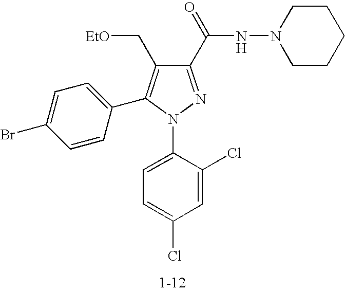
C1(C(NN2CCCCC2)=O)=NN(C2=CC=C(Cl)C=C2Cl)C(C2=CC=C(Br)C=C2)=C1C[EtO]
